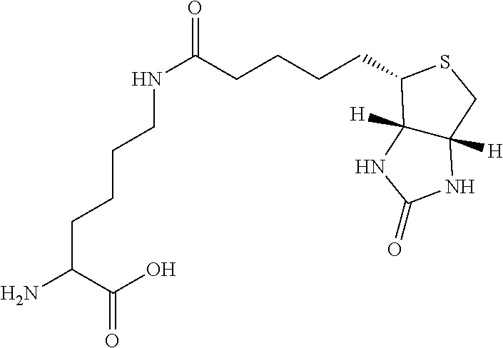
C(C(C(O)=O)N)CCCNC(=O)CCCCC1C2([H])C([H])(NC(=O)N2)CS1
